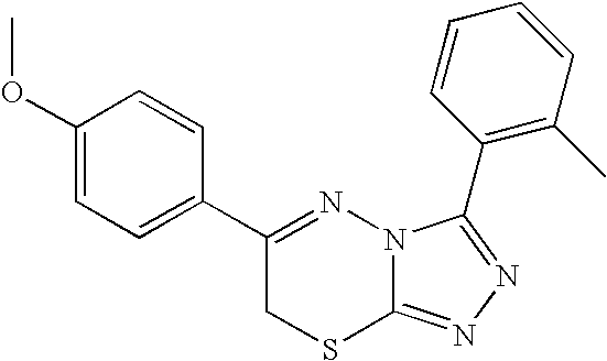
C1(OC)=CC=C(C2=NN3C(=NN=C3C3=C(C)C=CC=C3)SC2)C=C1
